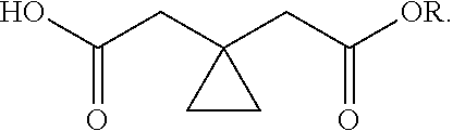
C(=O)(O)CC1(CC([OR])=O)CC1
